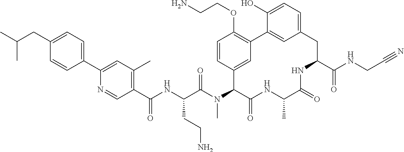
C1(C(NC(C(N(C2C(=O)NC(C)C(=O)NC(C(NCC#N)=O)CC3=CC=C(O)C(=C3)C3=C(OCCN)C=CC2=C3)C)=O)CCN)=O)=C(C)C=C(C2=CC=C(CC(C)C)C=C2)N=C1
